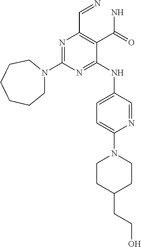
N1=C(N2CCCCCC2)N=C(NC2=CC=C(N3CCC(CCO)CC3)N=C2)C(C(N)=O)=C1C=N
